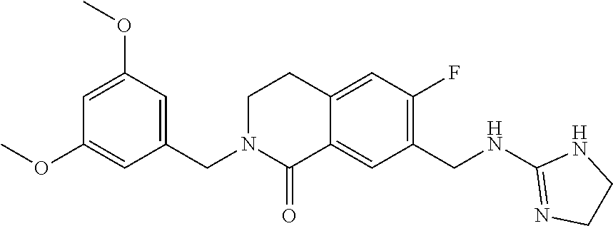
COC1=CC(CN2CCC3=CC(F)=C(CNC4=NCCN4)C=C3C2=O)=CC(OC)=C1
